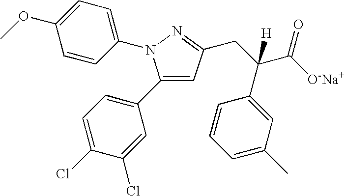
C1(C2=CC=C(Cl)C(Cl)=C2)=CC(CC(C([O-Na+])=O)(C2=CC(C)=CC=C2)[H])=NN1C1=CC=C(OC)C=C1
